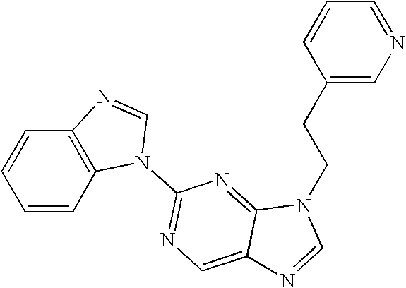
C1=CC=CC2=C1N=CN2C1=NC=C2C(=N1)N(CCC1=CN=CC=C1)C=N2
